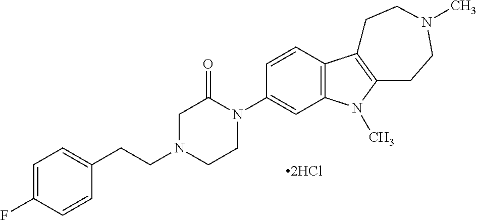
C1=C(F)C=CC(CCN2CCN(C3=CC4=C(C=C3)C3=C(N4C)CCN(C)CC3)C(=O)C2)=C1.[2HCl]
